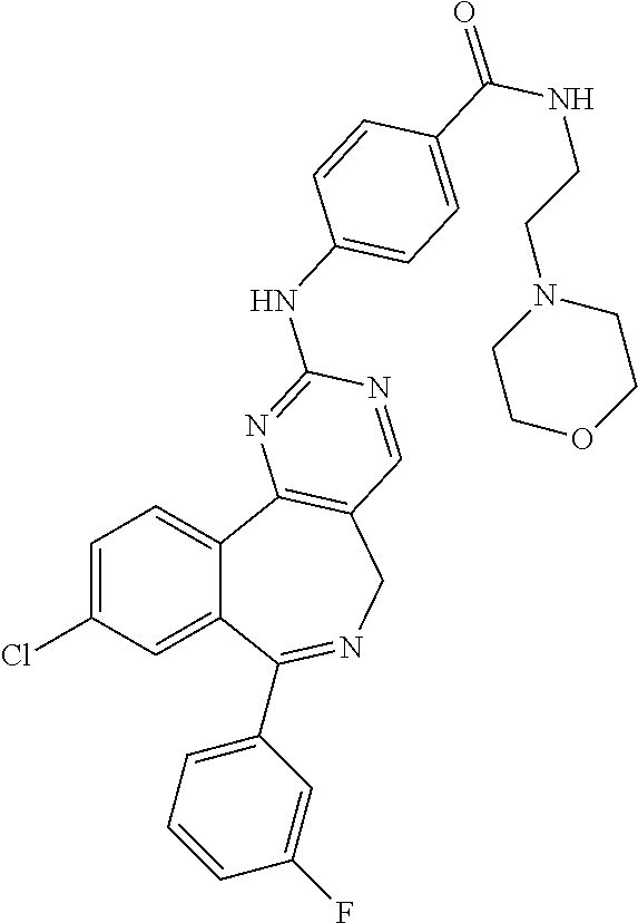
C1=C(Cl)C=C2C(=C1)C1=C(CN=C2C2=CC=CC(F)=C2)C=NC(NC2=CC=C(C(NCCN3CCOCC3)=O)C=C2)=N1
